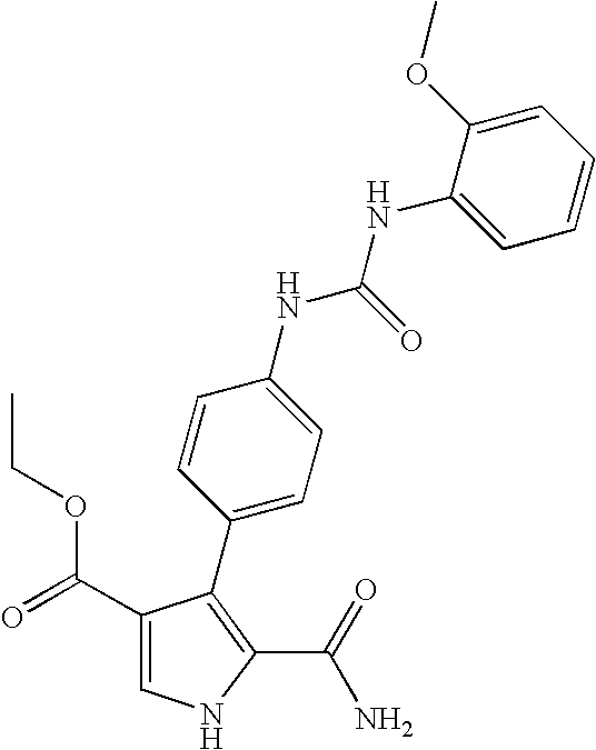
C1(C(=O)OCC)=CNC(C(=O)N)=C1C1=CC=C(NC(NC2=CC=CC=C2OC)=O)C=C1
